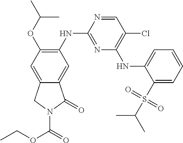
C1=NC(NC2=C(OC(C)C)C=C3C(=C2)C(=O)N(C(OCC)=O)C3)=NC(NC2=CC=CC=C2S(C(C)C)(=O)=O)=C1Cl
